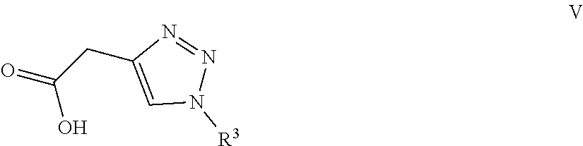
O=C(CC1=CN([R3])N=N1)O
